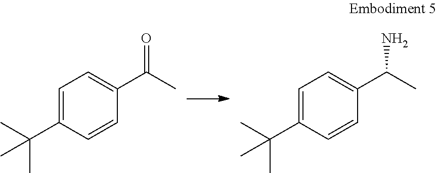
C1=C(C(C)(C)C)C=CC(C(C)=O)=C1.C1=C(C(C)(C)C)C=CC(C(C)N)=C1
